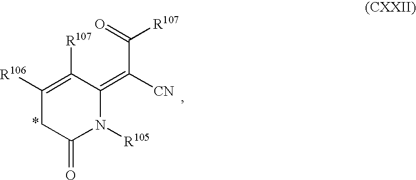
C1([R106])=C([R107])C(=C(C([R107])=O)[CN])N([R105])C(=O)C1
